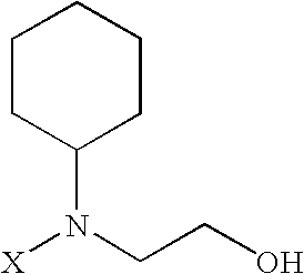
C1CC(N(CCO)[X])CCC1
